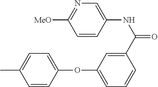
C1(C(NC2=CN=C([MeO])C=C2)=O)=CC(OC2=CC=C(C)C=C2)=CC=C1
